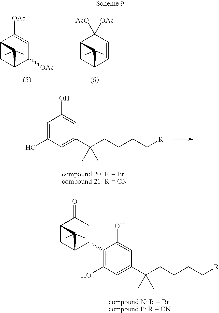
C(C1=CC(O)=C(C2C3CC(C(=O)C2)C3(C)C)C(O)=C1)(CCCC[R])(C)C.C12CC(C([OAc])C=C1[OAc])C2(C)C.C12CC(C=CC1([AcO])[OAc])C2(C)C.C(C1=CC(O)=CC(O)=C1)(CCCC[R])(C)C
